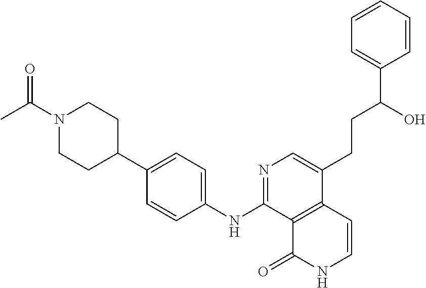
C12=C(C=CNC1=O)C(CCC(C1=CC=CC=C1)O)=CN=C2NC1=CC=C(C2CCN(C(C)=O)CC2)C=C1
